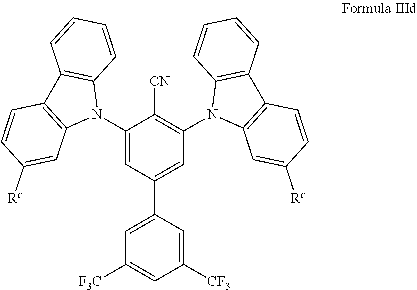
C1(N2C3=C(C4=C2C=C([Rc])C=C4)C=CC=C3)=CC(C2=CC([F3C])=CC([CF3])=C2)=CC(N2C3=C(C4=C2C=CC=C4)C=CC([Rc])=C3)=C1[CN]
